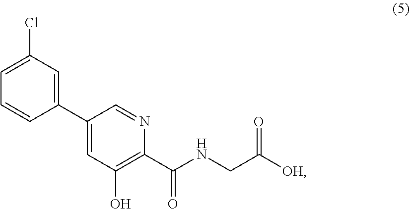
C1(C2=CC(Cl)=CC=C2)=CC(O)=C(C(NCC([OH])=O)=O)N=C1
